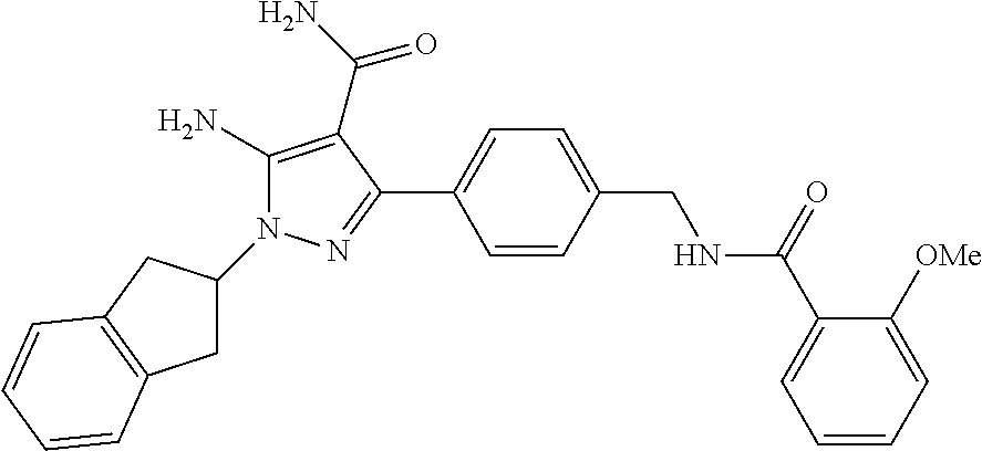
C1=CC(CNC(C2=CC=CC=C2[OMe])=O)=CC=C1C1=NN(C2CC3=C(C2)C=CC=C3)C(N)=C1C(N)=O
